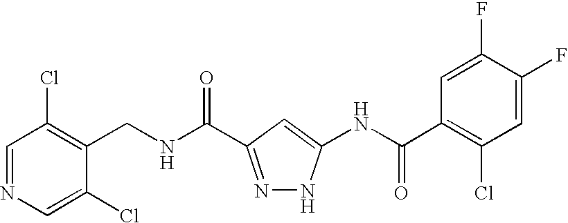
C1(CNC(=O)C2=NNC(NC(C3=C(Cl)C=C(F)C(F)=C3)=O)=C2)=C(Cl)C=NC=C1Cl
